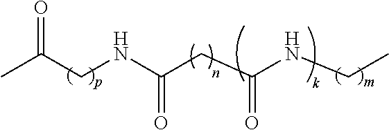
CC(CNC(CC(NCC)=O)=O)=O
